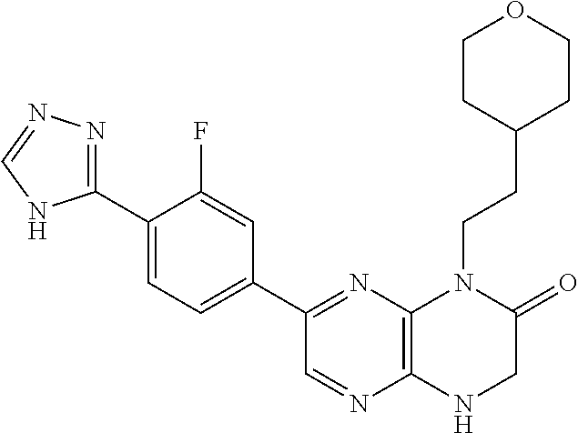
C1(C2=NN=CN2)=CC=C(C2=NC3=C(N=C2)NCC(=O)N3CCC2CCOCC2)C=C1F
